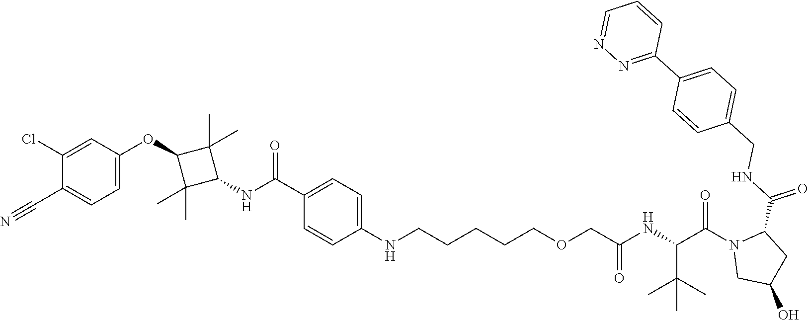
C1(C(=O)NC2C(C)(C)C(OC3=CC=C(C#N)C(Cl)=C3)C2(C)C)=CC=C(NCCCCCOCC(NC(C(N2CC(O)CC2C(NCC2=CC=C(C3=NN=CC=C3)C=C2)=O)=O)C(C)(C)C)=O)C=C1
